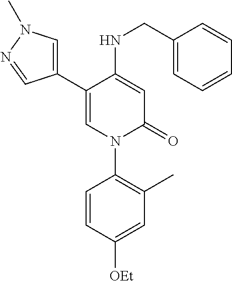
C1=C(NCC2=CC=CC=C2)C(C2=CN(C)N=C2)=CN(C2=C(C)C=C([OEt])C=C2)C1=O
